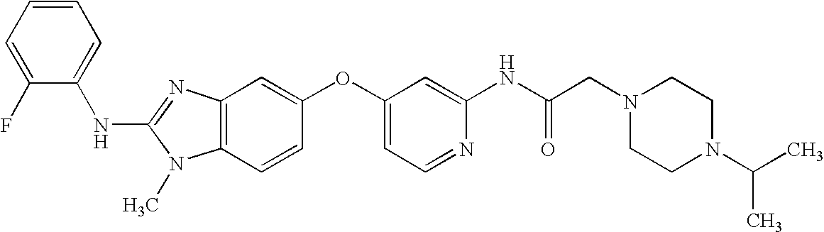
C1=CC=C(F)C(NC2=NC3=C(N2C)C=CC(OC2=CC=NC(NC(CN4CCN(C(C)C)CC4)=O)=C2)=C3)=C1
